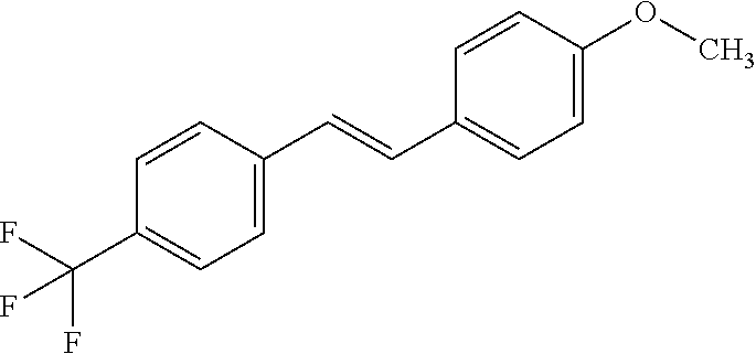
C1=CC(C=CC2=CC=C(OC)C=C2)=CC=C1C(F)(F)F
